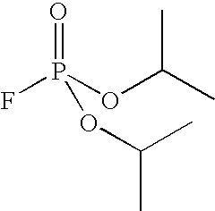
FP(OC(C)C)(=O)OC(C)C
